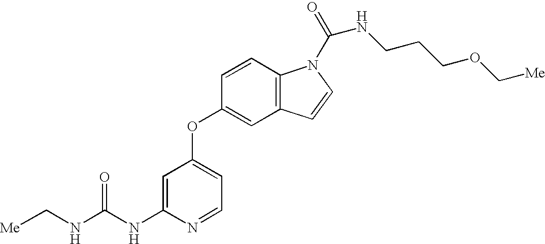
N(C(NC1=CC(OC2=CC3=C(C=C2)N(C(=O)NCCCOC[Me])C=C3)=CC=N1)=O)C[Me]
